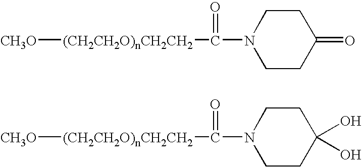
[CH3O][(CH2CH2O)nCH2CH2]C(N1CCC(=O)CC1)=O.[CH3O][(CH2CH2O)nCH2CH2]C(N1CCC(O)(O)CC1)=O
